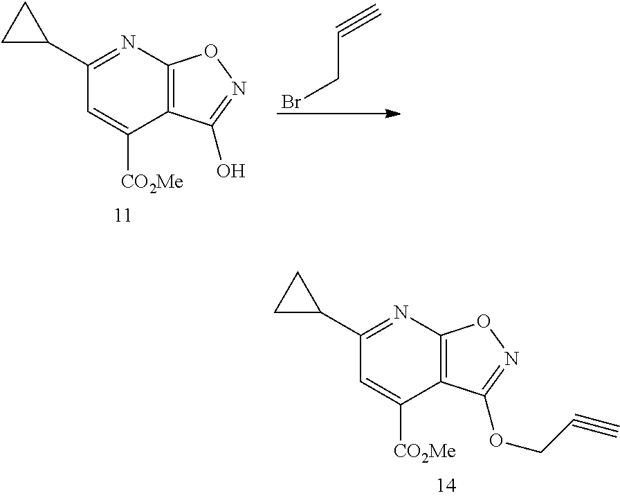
C1(C2CC2)=NC2=C(C([CO2Me])=C1)C(O)=NO2.BrCC#C.C1(C2CC2)=NC2=C(C([CO2Me])=C1)C(OCC#C)=NO2
